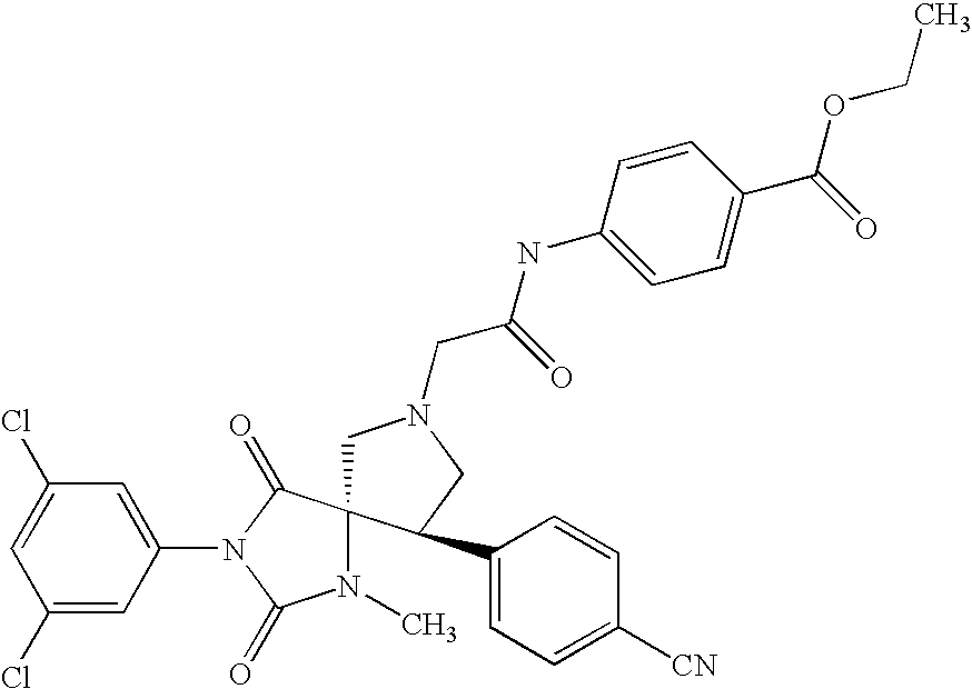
C1(Cl)=CC(N2C(=O)N(C)C3(C2=O)CN(CC(NC2=CC=C(C(=O)OCC)C=C2)=O)CC3C2=CC=C([CN])C=C2)=CC(Cl)=C1
